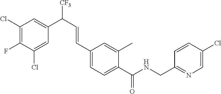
C1(Cl)=CC(C(C=CC2=CC=C(C(NCC3=NC=C(Cl)C=C3)=O)C(C)=C2)[CF3])=CC(Cl)=C1F
